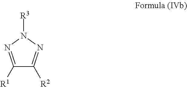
C1([R1])=NN([R3])N=C1[R2]
